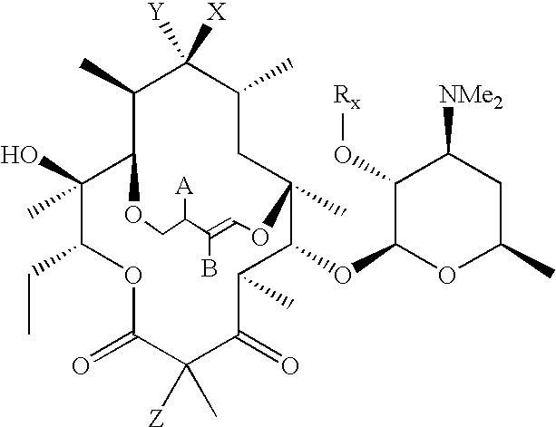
C1(C)C2C(O)(C)C(CC)OC(=O)C([Z])(C)C(=O)C(C)C(OC3OC(C)CC([NMe2])C3O[Rx])C(C)(CC(C)C1([X])[Y])OC=C(B)C([A])CO2
